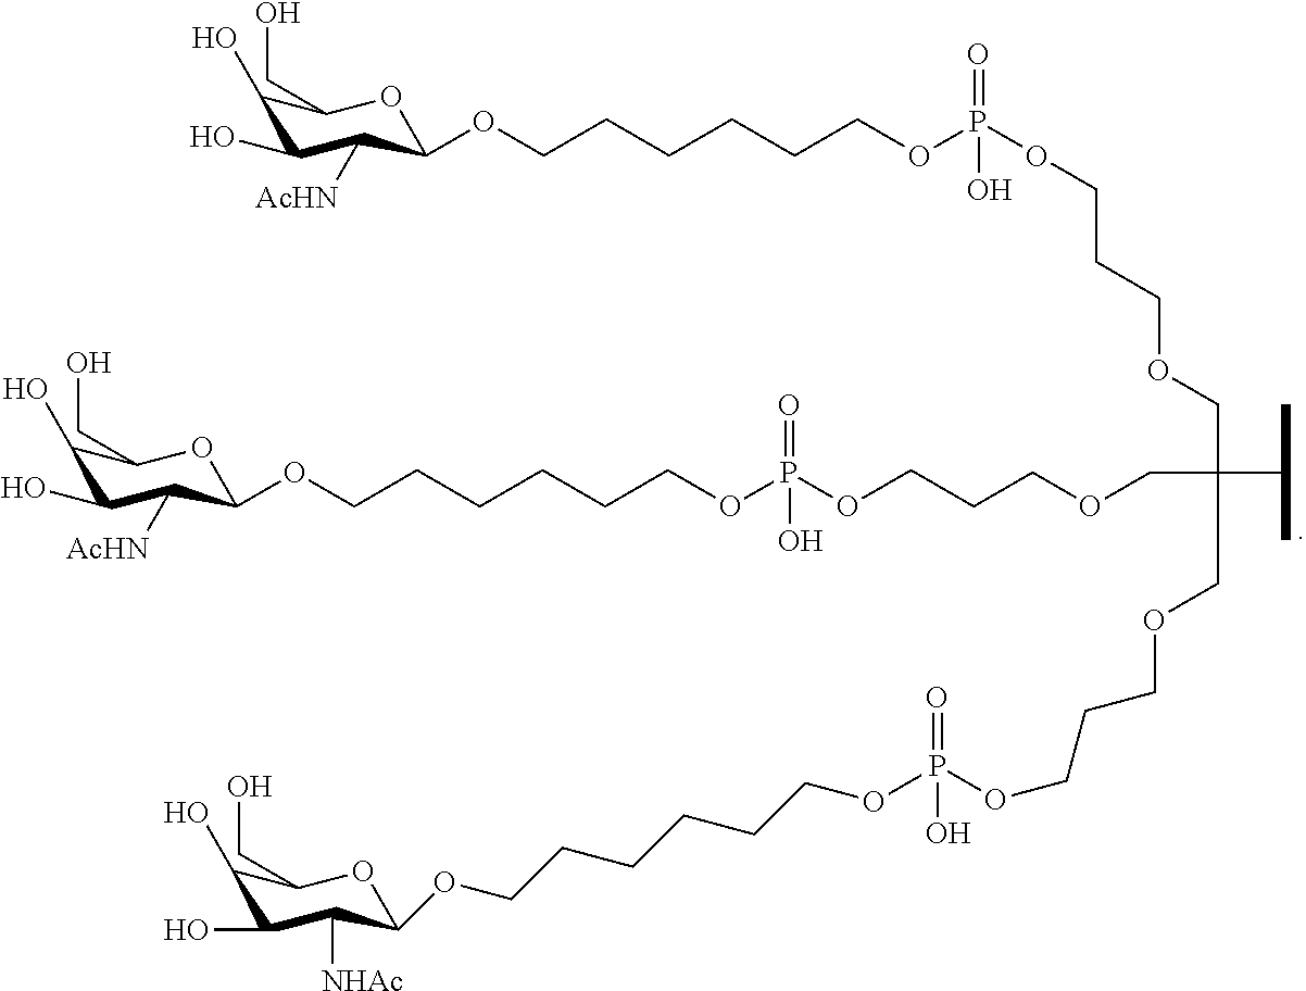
C1(O)C(O)C([AcHN])C(OCCCCCCOP(OCCCOCC(COCCCOP(=O)(O)OCCCCCCOC2C([AcHN])C(O)C(O)C(CO)O2)(C(C)C)COCCCOP(=O)(O)OCCCCCCOC2C([NHAc])C(O)C(O)C(CO)O2)(=O)O)OC1CO
